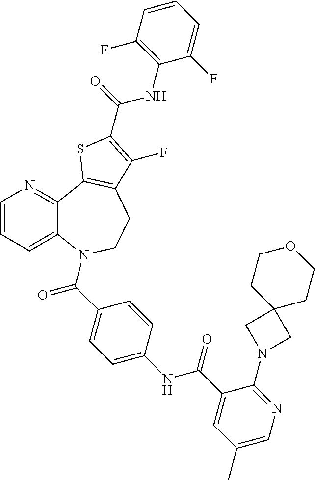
C1=CC=C2C(=N1)C1=C(CCN2C(=O)C2=CC=C(NC(=O)C3=CC(C)=CN=C3N3CC4(C3)CCOCC4)C=C2)C(F)=C(C(NC2=C(F)C=CC=C2F)=O)S1
